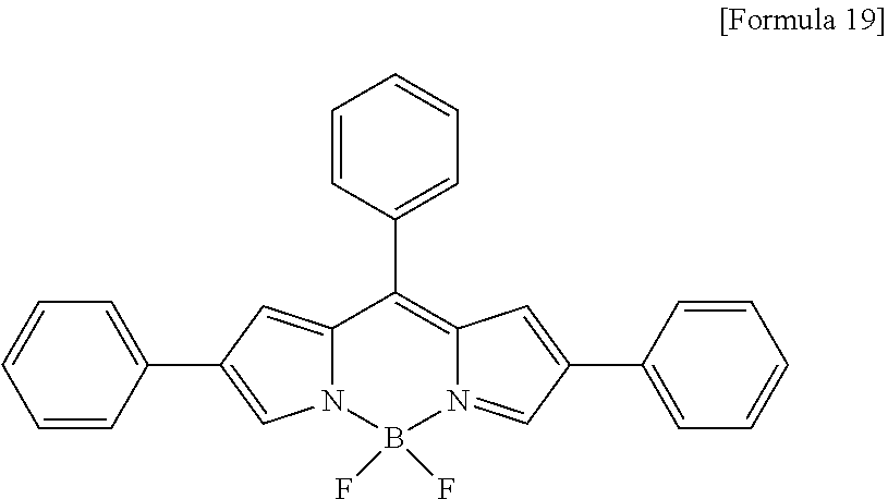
B1(F)(F)N2C(=CC(C3=CC=CC=C3)=C2)C(C2=CC=CC=C2)=C2C=C(C3=CC=CC=C3)C=N12
